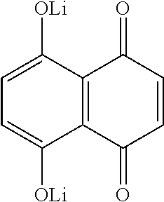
C1=C([OLi])C2=C(C([OLi])=C1)C(=O)C=CC2=O
